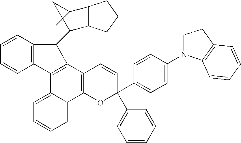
C1=CC2=C(C=C1)C1=C(C3=C(C4=CC=CC=C14)OC(C1=CC=C(N4CCC5=C4C=CC=C5)C=C1)(C1=CC=CC=C1)C=C3)C21C2C3C(C(C1)C2)CCC3
